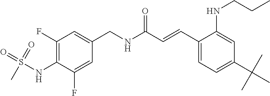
C1(NS(=O)(=O)C)=C(F)C=C(CNC(C=CC2=CC=C(C(C)(C)C)C=C2NCCC)=O)C=C1F
